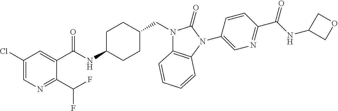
C1(Cl)=CN=C(C(F)F)C(C(NC2CCC(CN3C4=C(N(C5=CN=C(C(NC6COC6)=O)C=C5)C3=O)C=CC=C4)CC2)=O)=C1
